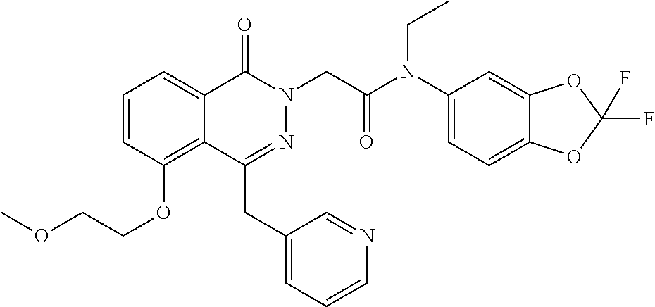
C1=CC(OCCOC)=C2C(=C1)C(=O)N(CC(N(C1=CC=C3C(=C1)OC(F)(F)O3)CC)=O)N=C2CC1=CC=CN=C1
